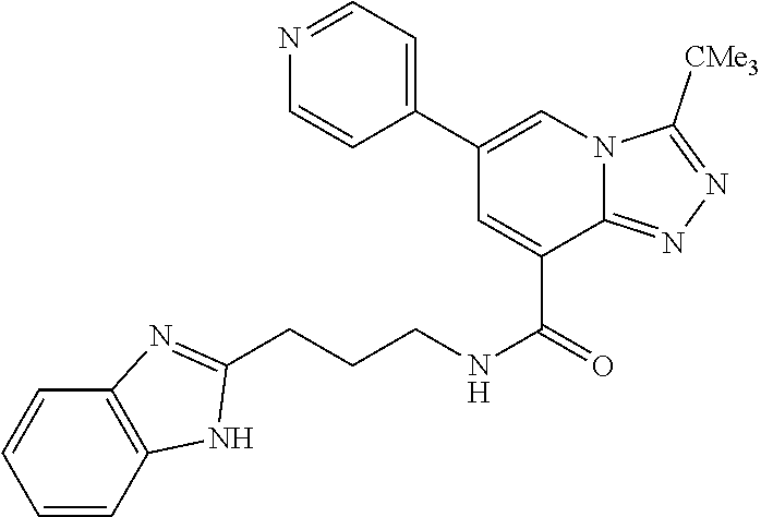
C(CCNC(=O)C1=CC(C2=CC=NC=C2)=CN2C1=NN=C2[CMe3])C1=NC2=C(C=CC=C2)N1
